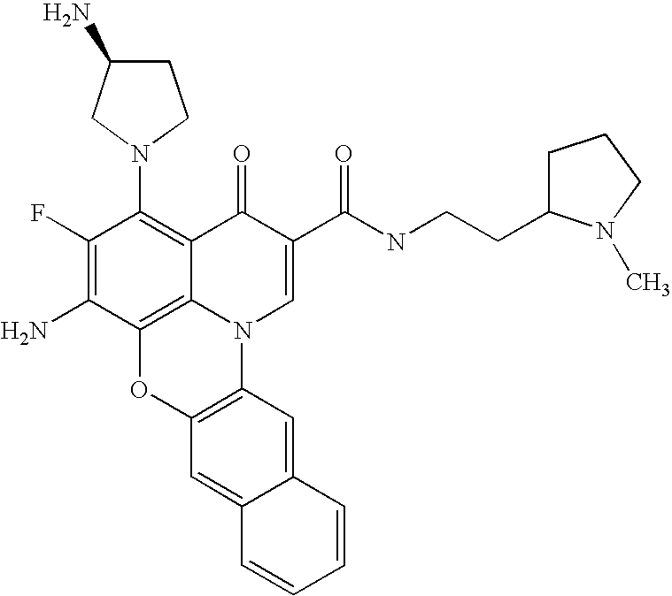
C1(F)=C(N)C2=C3C(=C1N1CCC(N)C1)C(=O)C(C(NCCC1CCCN1C)=O)=CN3C1=C(O2)C=C2C(=C1)C=CC=C2
